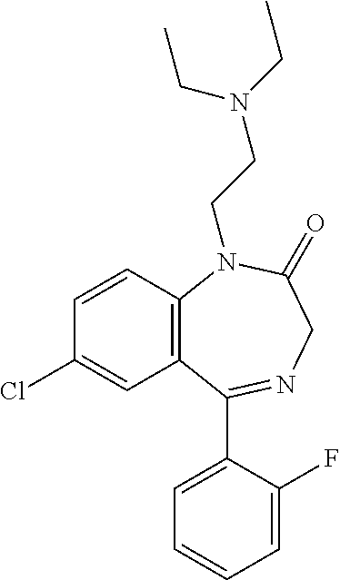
C12=C(C(C3=CC=CC=C3F)=NCC(=O)N1CCN(CC)CC)C=C(Cl)C=C2
